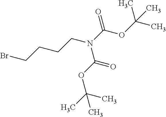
BrCCCCN(C(OC(C)(C)C)=O)C(OC(C)(C)C)=O
